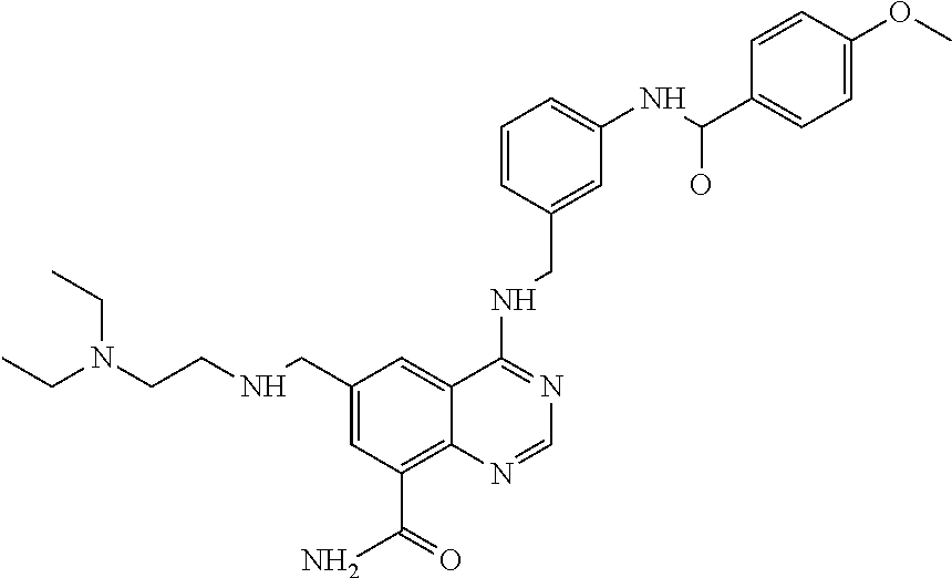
C1(CNCCN(CC)CC)=CC(C(N)=O)=C2C(=C1)C(NCC1=CC(NC(C3=CC=C(OC)C=C3)O)=CC=C1)=NC=N2
